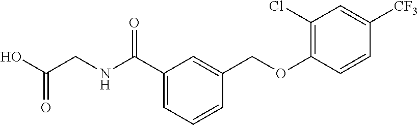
C1(C(NCC(=O)O)=O)=CC=CC(COC2=C(Cl)C=C([CF3])C=C2)=C1
